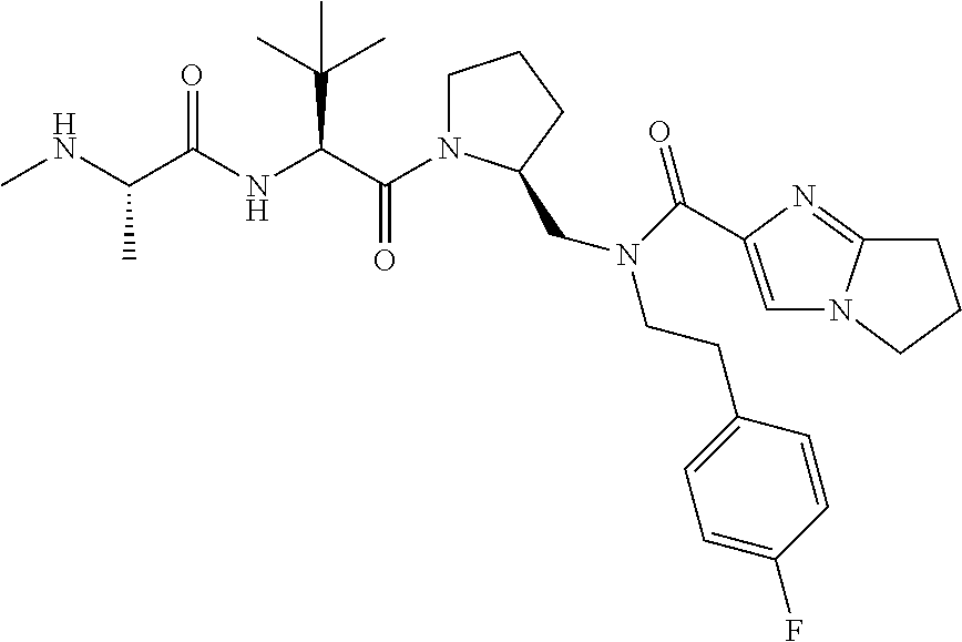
C(=O)(C(C(C)(C)C)NC(=O)C(C)NC)N1CCCC1CN(CCC1=CC=C(F)C=C1)C(=O)C1=CN2C(=N1)CCC2
